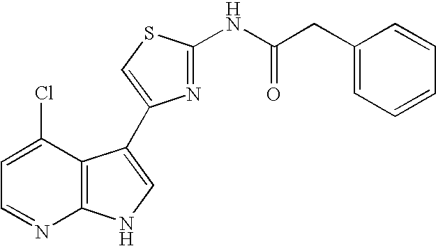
C1=C(Cl)C2=C(N=C1)NC=C2C1=CSC(NC(CC2=CC=CC=C2)=O)=N1
